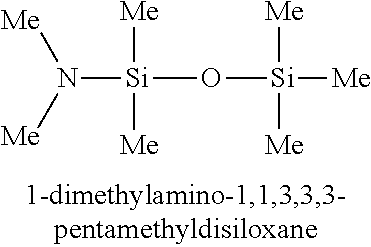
N([Si](O[Si]([Me])([Me])[Me])([Me])[Me])([Me])[Me]
